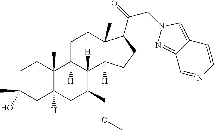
C1C(C)(O)CC2([H])C(C)(C1)C1([H])C([H])(C(COC)C2)C2([H])C(C)(CC1)C(C(=O)CN1N=C3C(=C1)C=CN=C3)CC2
